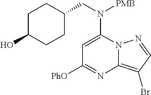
C1=C(N(CC2CCC(O)CC2)[PMB])N2C(=C(Br)C=N2)N=C1[OPh]
